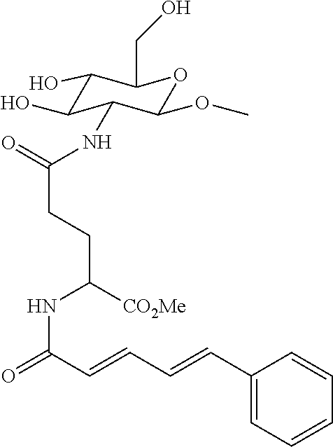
C1(O)C(O)C(NC(=O)CCC(NC(=O)C=CC=CC2=CC=CC=C2)[CO2Me])C(OC)OC1CO
